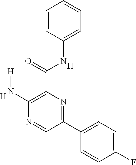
C1=CC=CC=C1NC(C1=C(N[H])N=CC(C2=CC=C(F)C=C2)=N1)=O.[H].[H]
